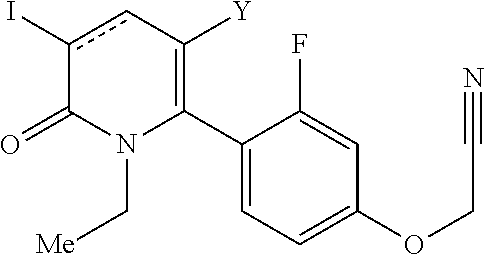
C1(C2=C([Y])cc(I)C(=O)N2C[Me])=CC=C(OCC#N)C=C1F
